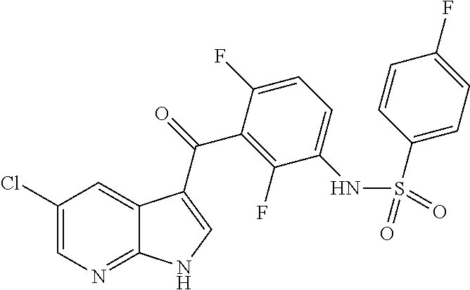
C1(Cl)=CN=C2C(=C1)C(C(=O)C1=C(F)C(NS(=O)(=O)C3=CC=C(F)C=C3)=CC=C1F)=CN2
